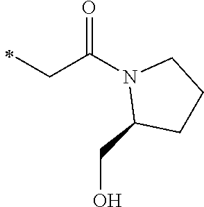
C(C(N1C(CO)CCC1)=O)C
